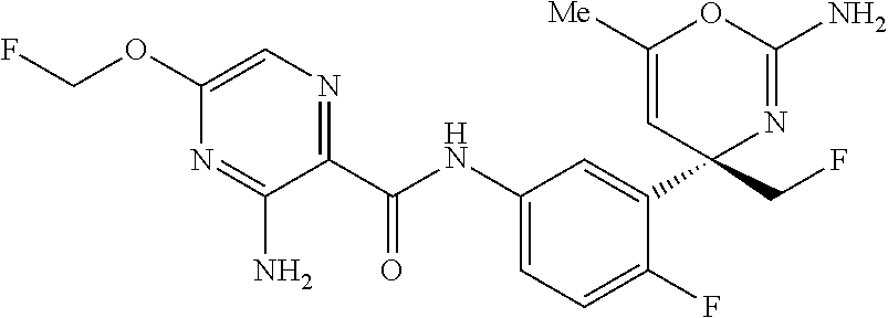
C1(C(NC2=CC=C(F)C(C3(CF)N=C(N)OC([Me])=C3)=C2)=O)=NC=C(OCF)N=C1N
